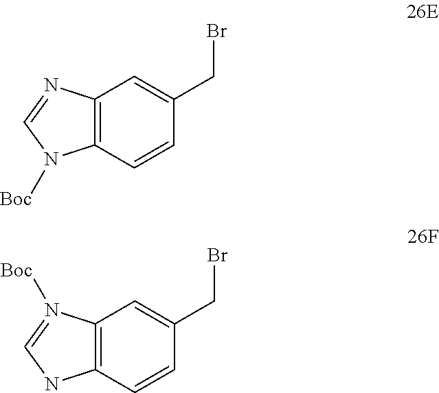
C12=C(C=CC(CBr)=C1)N([Boc])C=N2.C12=C(C=CC(CBr)=C1)NC=N2[Boc]
